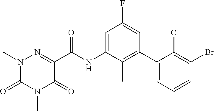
N1(C)C(=O)C(C(NC2=CC(F)=CC(C3=CC=CC(Br)=C3Cl)=C2C)=O)=NN(C)C1=O
